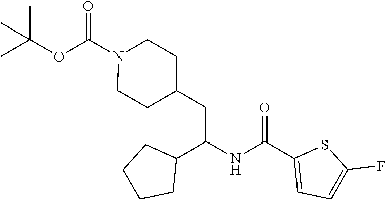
CC(OC(N1CCC(CC(NC(C2=CC=C(F)S2)=O)C2CCCC2)CC1)=O)(C)C
